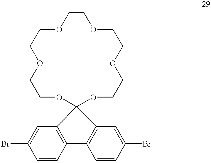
C1=CC2=C(C=C1Br)C1(C3=C2C=CC(Br)=C3)OCCOCCOCCOCCOCCO1
